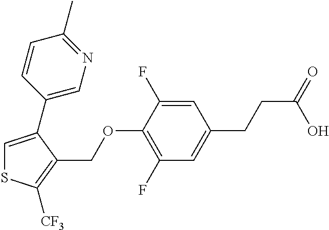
C1=C(C2=CN=C(C)C=C2)C(COC2=C(F)C=C(CCC(=O)O)C=C2F)=C([CF3])S1
